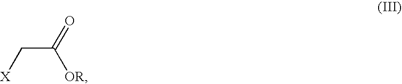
[X]CC(=O)[OR]
